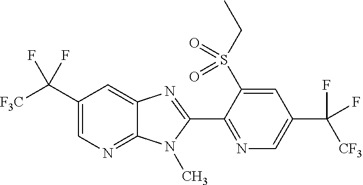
C1(C([F3C])(F)F)=CN=C2C(=C1)N=C(C1=NC=C(C([CF3])(F)F)C=C1S(CC)(=O)=O)N2C
